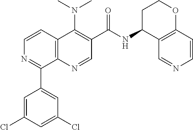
C12=C(N=CC(C(=O)NC3C4=C(OCC3)C=CN=C4)=C1N(C)C)C(C1=CC(Cl)=CC(Cl)=C1)=NC=C2
